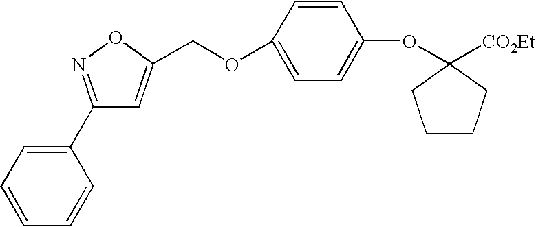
C(OC1=CC=C(OC2([CO2Et])CCCC2)C=C1)C1=CC(C2=CC=CC=C2)=NO1
